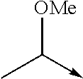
[OMe]C(->C)C
